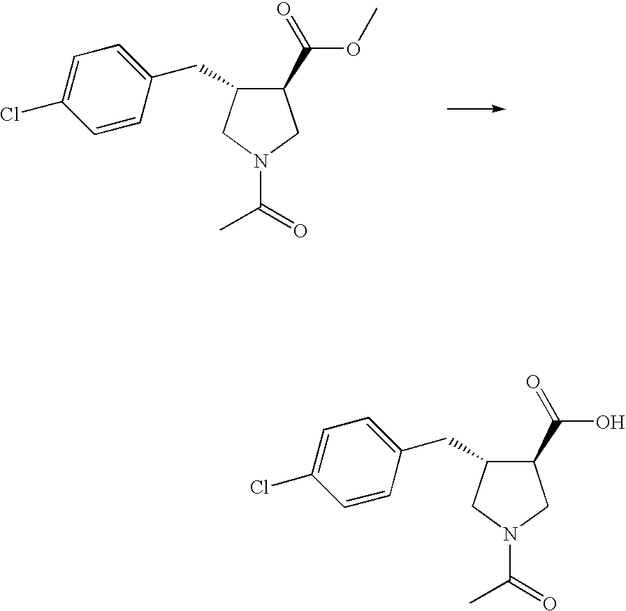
C1(CC2=CC=C(Cl)C=C2)C(C(OC)=O)CN(C(=O)C)C1.C1(CC2=CC=C(Cl)C=C2)C(C(O)=O)CN(C(=O)C)C1
